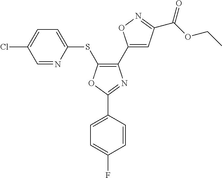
C1=NC(SC2=C(C3=CC(C(OCC)=O)=NO3)N=C(C3=CC=C(F)C=C3)O2)=CC=C1Cl
